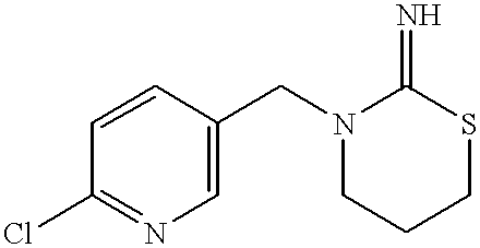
C1=CC(CN2CCCSC2=N)=CN=C1Cl
